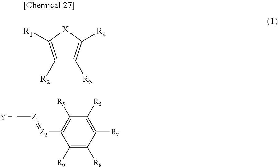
C1([R9])=C([R8])C([R7])=C([R6])C([R5])=C1[Z2]=[Z1]C.C1([R2])=C([R1])[X]C([R4])=C1[R3]
